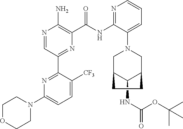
NC1=C(C(NC2=NC=CC=C2N2CC3C(NC(=O)OC(C)(C)C)C(C2)CC3)=O)N=C(C2=NC(N3CCOCC3)=CC=C2[CF3])C=N1
